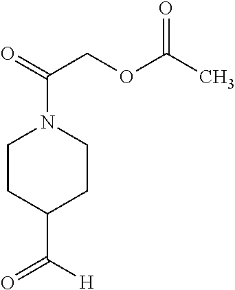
O=C(COC(C)=O)N1CCC(C(=O)[H])CC1
